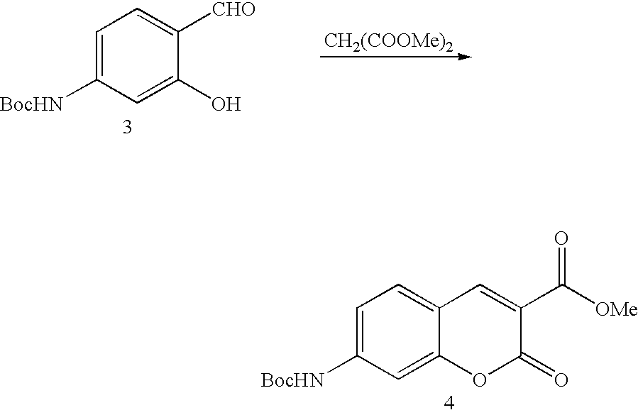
C1=C([BocHN])C=C(O)C([CHO])=C1.[CH2(COOMe)2].C1=C([BocHN])C=C2C(=C1)C=C(C([OMe])=O)C(=O)O2
